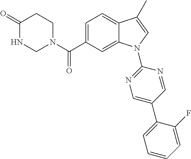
C1(=O)NCN(C(C2=CC=C3C(=C2)N(C2=NC=C(C4=CC=CC=C4F)C=N2)C=C3C)=O)CC1
